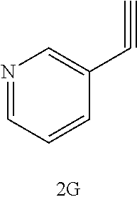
N1=CC=CC(C#C)=C1
